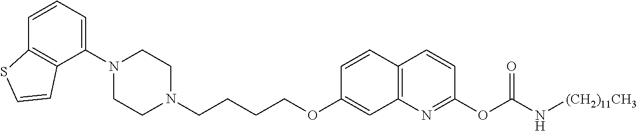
C1(N2CCN(CCCCOC3=CC4=C(C=C3)C=CC(OC(N[(CH2)11CH3])=O)=N4)CC2)=CC=CC2=C1C=CS2
